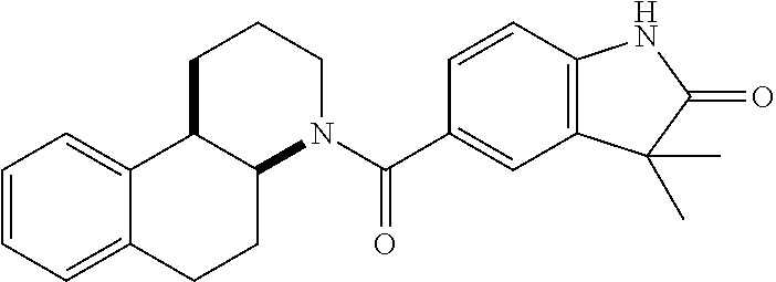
C12=C(C=CC(C(N3CCCC4C3CCC3=CC=CC=C43)=O)=C1)NC(=O)C2(C)C
